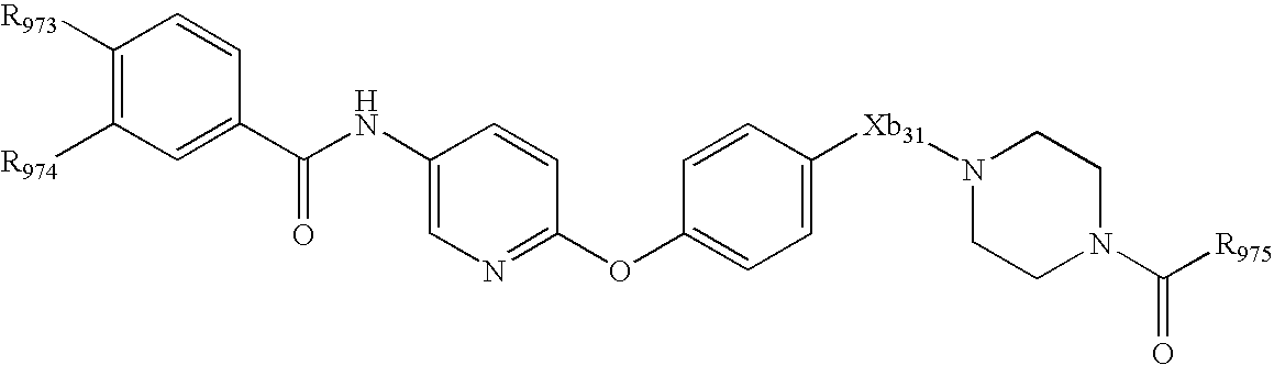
C1([R973])=C([R974])C=C(C(NC2=CN=C(OC3=CC=C([Xb31]N4CCN(C(=O)[R975])CC4)C=C3)C=C2)=O)C=C1
